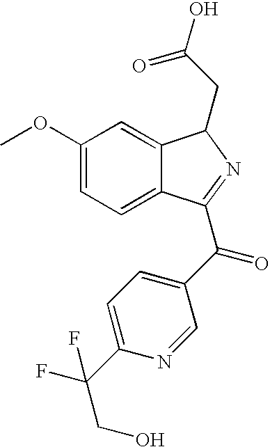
C1(OC)=CC=C2C(=C1)C(CC(O)=O)N=C2C(C1=CC=C(C(CO)(F)F)N=C1)=O
